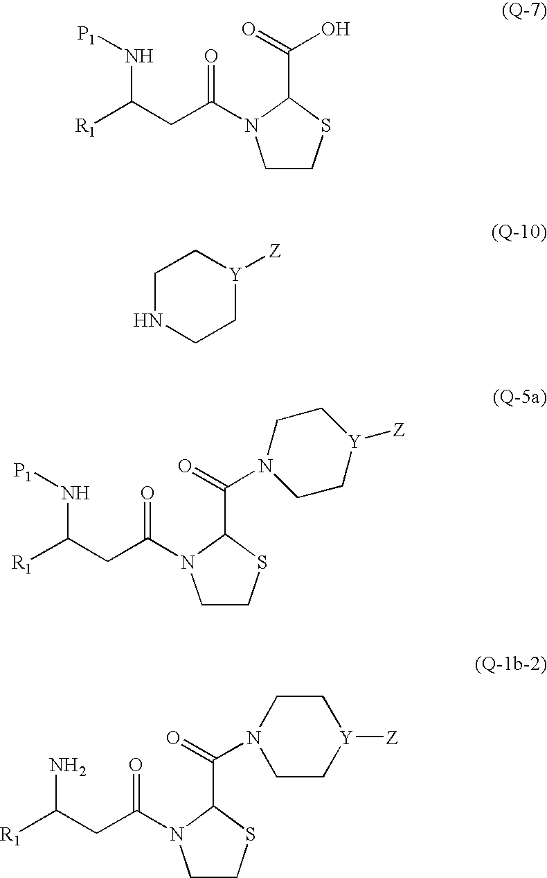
C1CSC(C(=O)O)N1C(CC([R1])N[P1])=O.C1NCC[Y]([Z])C1.C1CSC(C(=O)N2CC[Y]([Z])CC2)N1C(CC([R1])N[P1])=O.C1CSC(C(=O)N2CC[Y]([Z])CC2)N1C(CC([R1])N)=O
